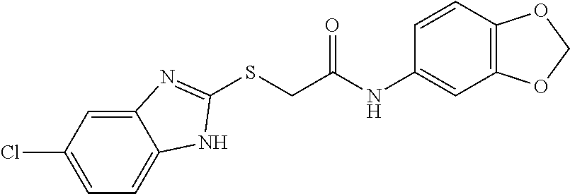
C12=CC(Cl)=CC=C1NC(SCC(NC1=CC3=C(C=C1)OCO3)=O)=N2
